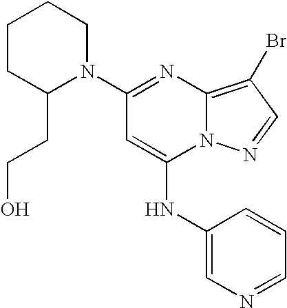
C1(N2CCCCC2CCO)=NC2=C(Br)C=NN2C(NC2=CN=CC=C2)=C1
